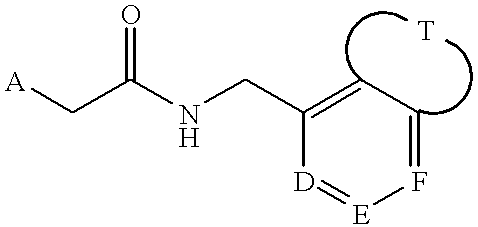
[A]CC(NCC1=CC=F[E]=[D]1)=O
